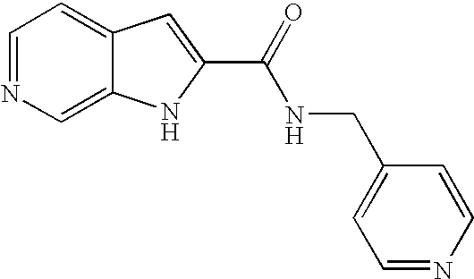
C1=NC=C2C(=C1)C=C(C(=O)NCC1=CC=NC=C1)N2
